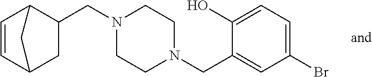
C1(CN2CCN(CC3=CC(Br)=CC=C3O)CC2)CC2C=CC1C2
